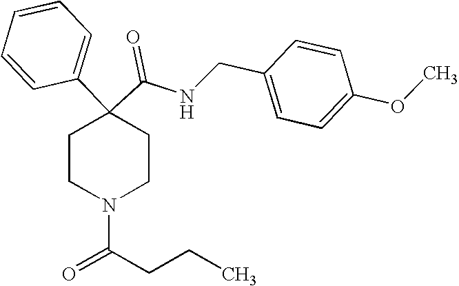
N(C(C1(C2=CC=CC=C2)CCN(C(CCC)=O)CC1)=O)CC1=CC=C(OC)C=C1
